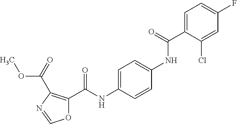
C1=C(C(NC2=CC=C(NC(C3=C(C(=O)OC)N=CO3)=O)C=C2)=O)C(Cl)=CC(F)=C1
